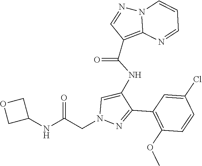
N12C(=C(C(NC3=CN(CC(NC4COC4)=O)N=C3C3=C(OC)C=CC(Cl)=C3)=O)C=N1)N=CC=C2
